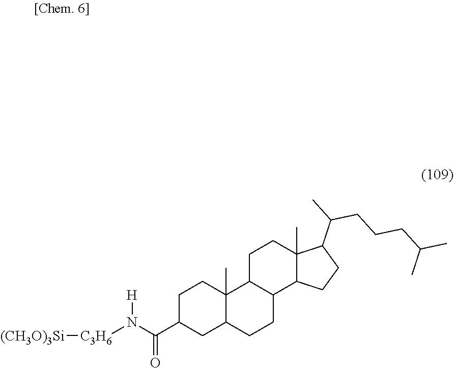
C1C(C(N([C3H6][(CH3O)3Si])[H])=O)CC2C(C)(C1)C1C(CC2)C2C(C)(CC1)C(C(C)CCCC(C)C)CC2
